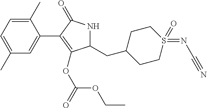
C1(C)=CC=C(C)C=C1C1=C(OC(OCC)=O)C(CC2CCS(=NC#N)(=O)CC2)NC1=O
